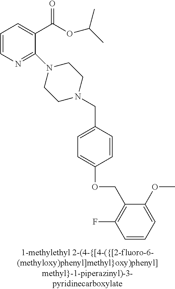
C1=CN=C(N2CCN(CC3=CC=C(OCC4=C(F)C=CC=C4OC)C=C3)CC2)C(C(OC(C)C)=O)=C1
